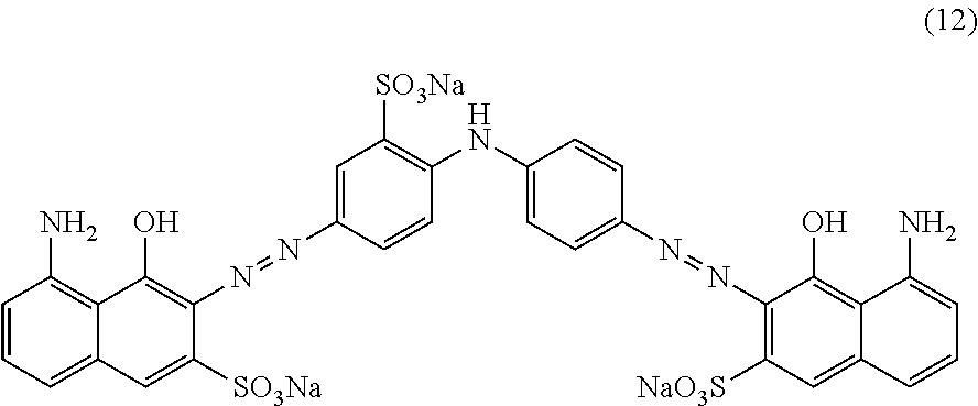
C1=C(N=NC2=C(O)C3=C(N)C=CC=C3C=C2[SO3Na])C=CC(NC2=CC=C(N=NC3=C([NaO3S])C=C4C=CC=C(N)C4=C3O)C=C2)=C1[SO3Na]
